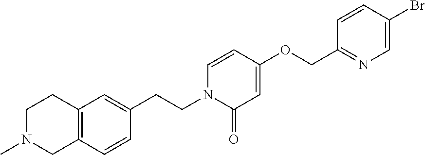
C12=C(C=C(CCN3C(=O)C=C(OCC4=NC=C(Br)C=C4)C=C3)C=C1)CCN(C)C2
